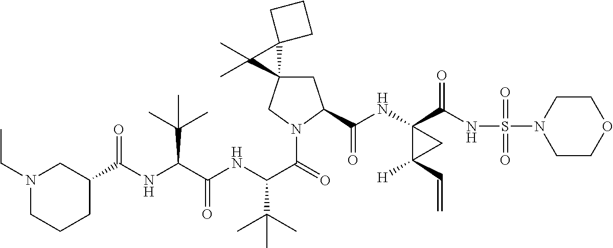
C1C2(CN(C(=O)C(NC(C(NC(C3CN(CC)CCC3)=O)C(C)(C)C)=O)C(C)(C)C)C1C(NC1(C(NS(N3CCOCC3)(=O)=O)=O)C([H])(C=C)C1)=O)C1(C2(C)C)CCC1
